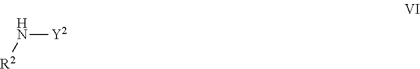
N([Y2])[R2]
